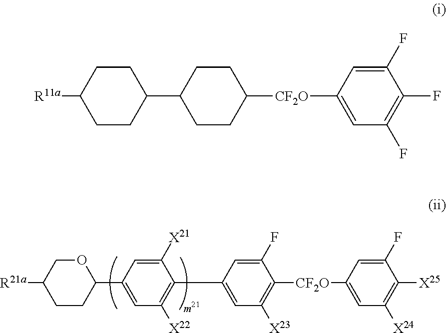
[R21a]C1COC(C2=CC([X22])=C(C3=CC([X23])=C([CF2O]C4=CC([X24])=C([X25])C(F)=C4)C(F)=C3)C([X21])=C2)CC1.[R11a]C1CCC(C2CCC([CF2O]C3=CC(F)=C(F)C(F)=C3)CC2)CC1
